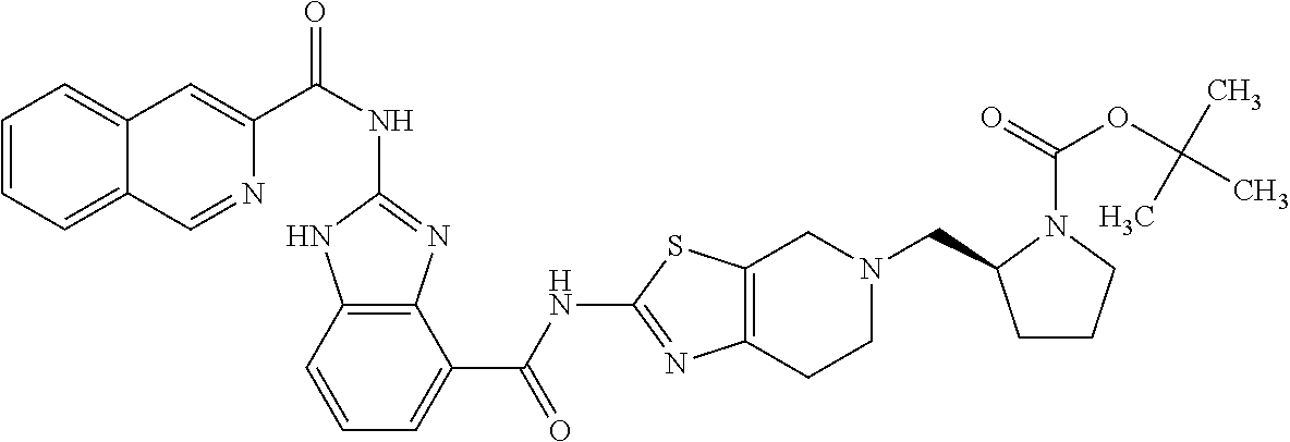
C1(NC(C2=CC3=CC=CC=C3C=N2)=O)=NC2=C(N1)C=CC=C2C(NC1=NC2=C(S1)CN(CC1CCCN1C(=O)OC(C)(C)C)CC2)=O
